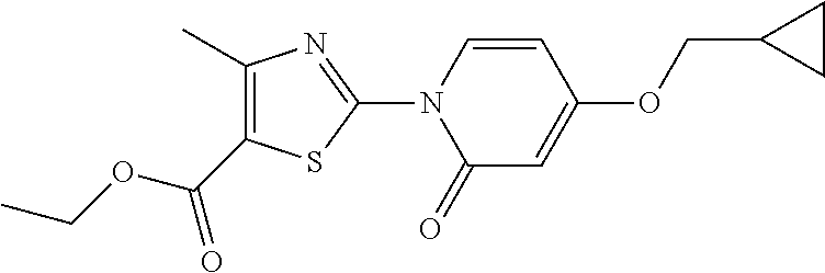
O(C(C1=C(C)N=C(N2C(=O)C=C(OCC3CC3)C=C2)S1)=O)CC
